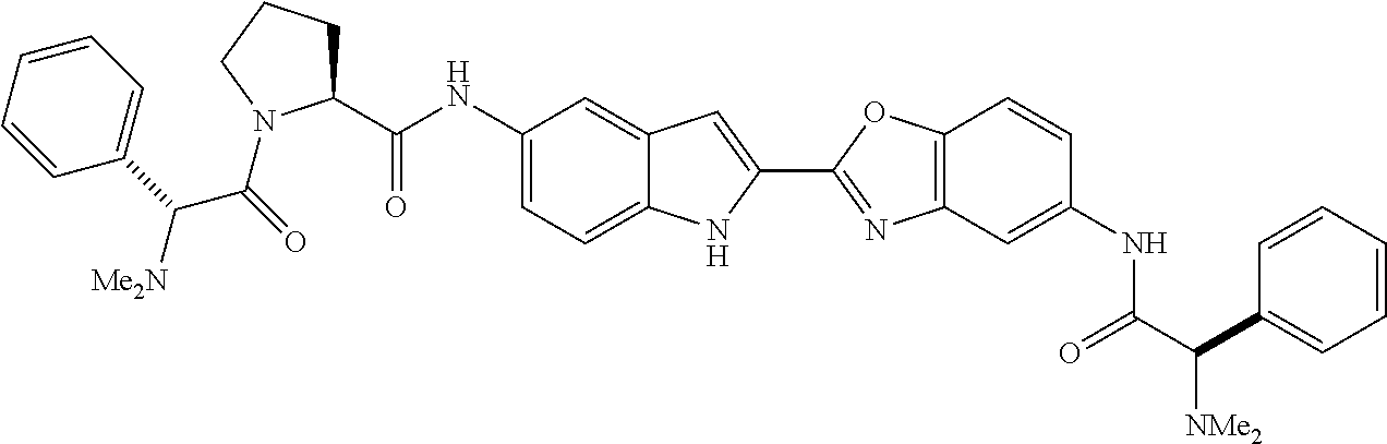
C1(C(NC2=CC=C3C(=C2)C=C(C2=NC4=C(O2)C=CC(NC(C([NMe2])C2=CC=CC=C2)=O)=C4)N3)=O)CCCN1C(=O)C(C1=CC=CC=C1)[Me2N]
